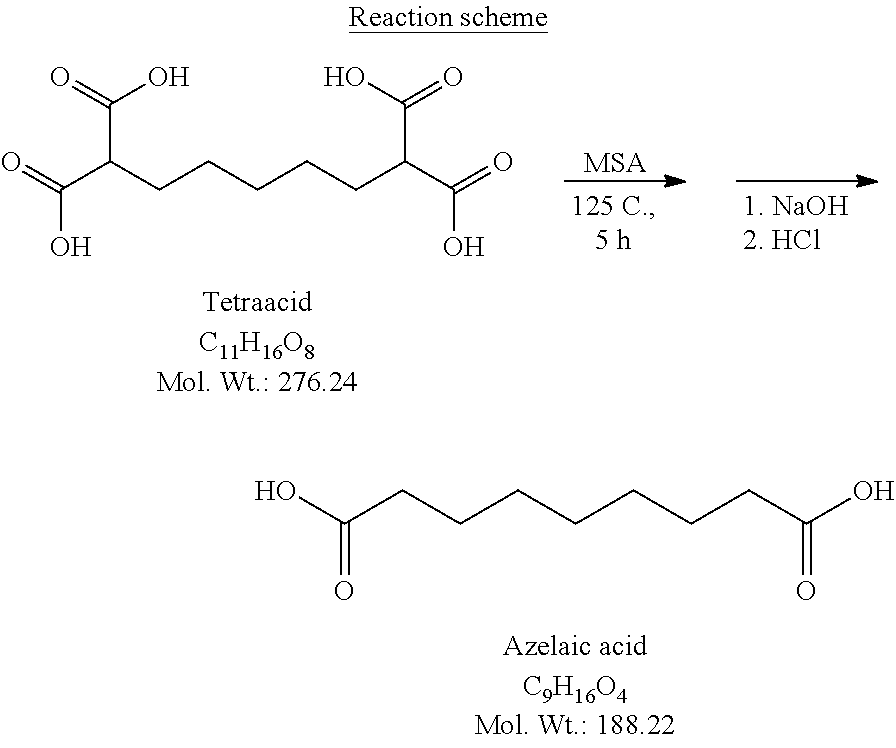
[MSA].O=C(C(CCCCCC(C(=O)O)C(O)=O)C(=O)O)O.C(CCCCCCCC(O)=O)(O)=O
